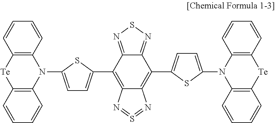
C12=C(C=CC=C1)N(C1=CC=C(C3=C4C(=C(C5=CC=C(N6C7=C(C=CC=C7)[Te]C7=C6C=CC=C7)S5)C5=NSN=C35)N=S=N4)S1)C1=C([Te]2)C=CC=C1
